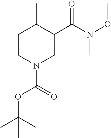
C1CN(C(=O)OC(C)(C)C)CC(C(N(OC)C)=O)C1C
